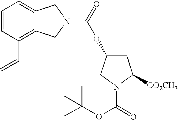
C1=CC(C=C)=C2C(=C1)CN(C(=O)OC1CN(C(OC(C)(C)C)=O)C([CO2CH3])C1)C2
